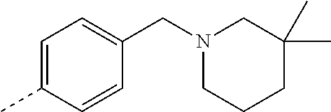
C1=C(C)C=CC(CN2CC(C)(C)CCC2)=C1
